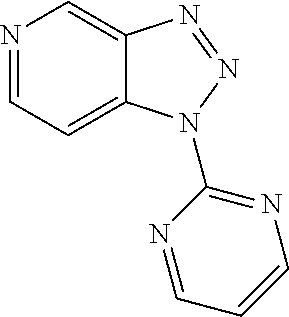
N1=CC=C2C(=C1)N=NN2C1=NC=CC=N1
